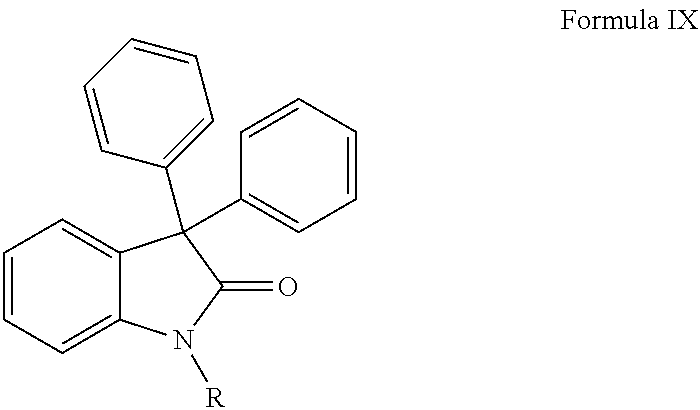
C1=CC=C2C(=C1)C(C1=CC=CC=C1)(C1=CC=CC=C1)C(=O)N2[R]
